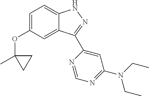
C1=C(OC2(C)CC2)C=C2C(=C1)NN=C2C1=CC(N(CC)CC)=NC=N1
